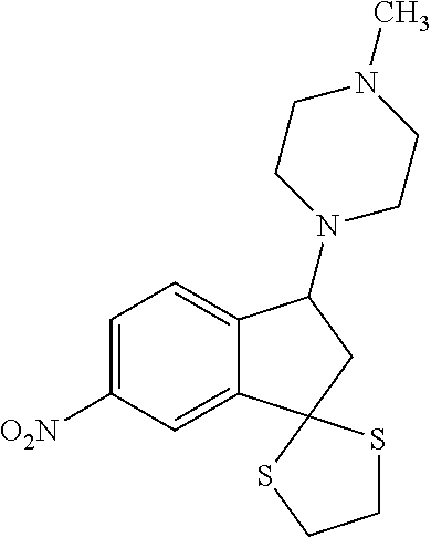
C1=C([O2N])C=C2C(=C1)C(N1CCN(C)CC1)CC21SCCS1
